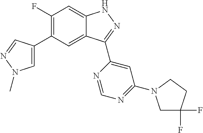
C1(F)=C(C2=CN(C)N=C2)C=C2C(=C1)NN=C2C1=CC(N2CC(F)(F)CC2)=NC=N1
